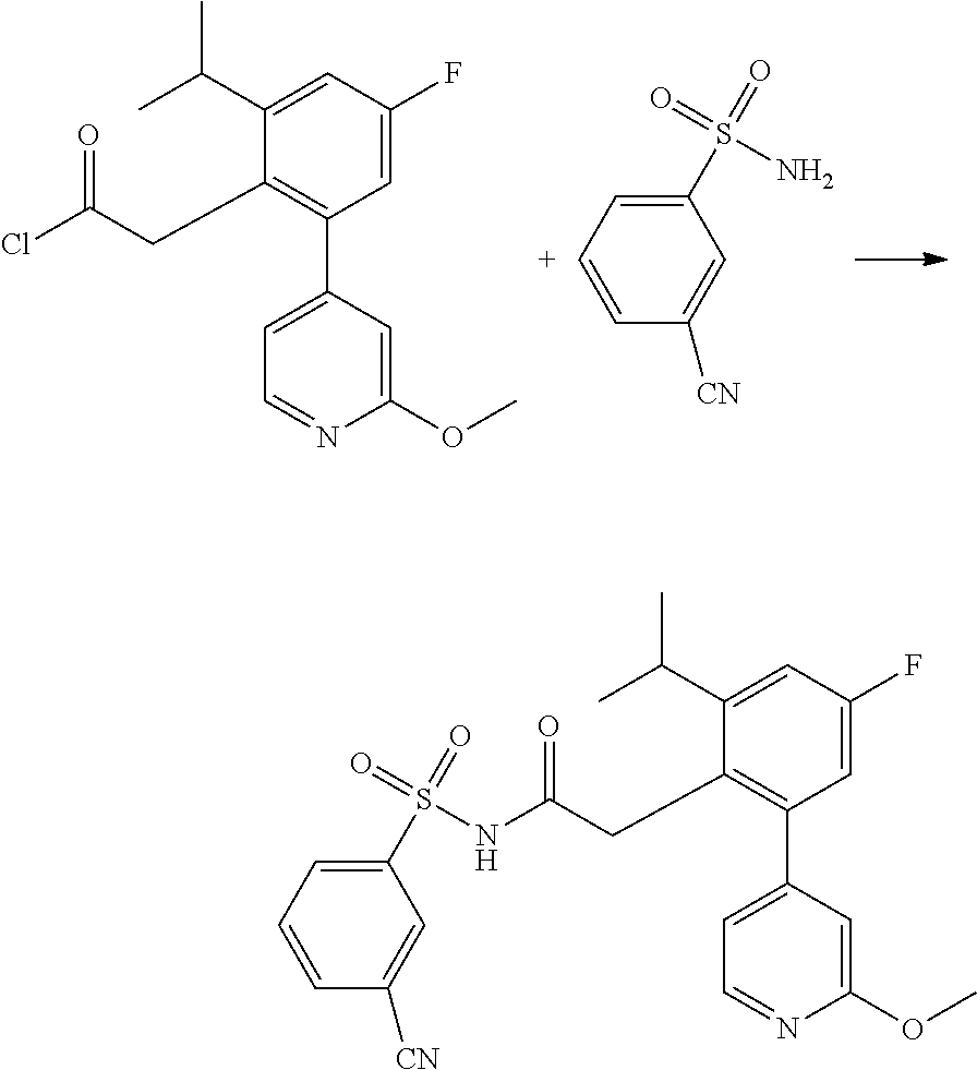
C1=C(F)C=C(C(C)C)C(CC(=O)Cl)=C1C1=CC=NC(OC)=C1.C1(S(=O)(=O)N)=C[C+]=CC([CN])=C1.C1=C(F)C=C(C(C)C)C(CC(=O)NS(=O)(=O)C2=CC=CC([CN])=C2)=C1C1=CC=NC(OC)=C1
